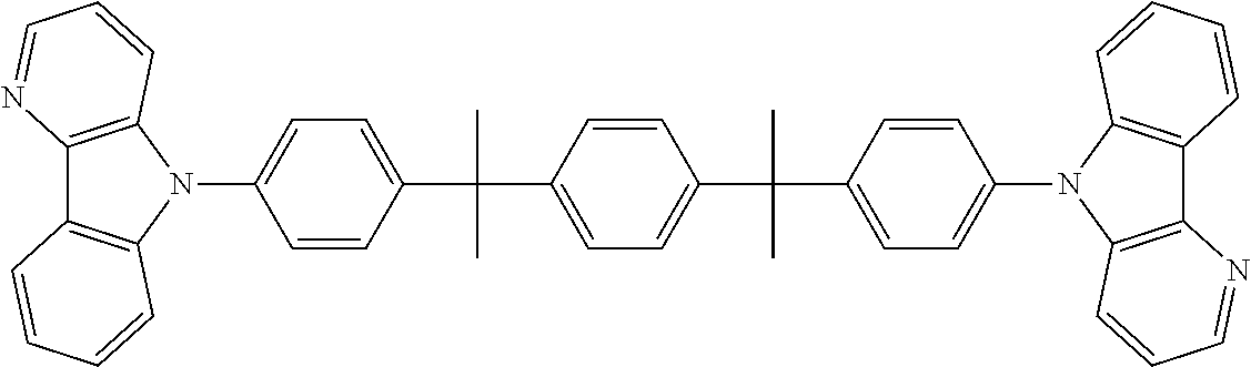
C12=C(C=CC=N1)N(C1=CC=C(C(C)(C)C3=CC=C(C(C)(C)C4=CC=C(N5C6=C(C7=C5C=CC=C7)N=CC=C6)C=C4)C=C3)C=C1)C1=C2C=CC=C1
